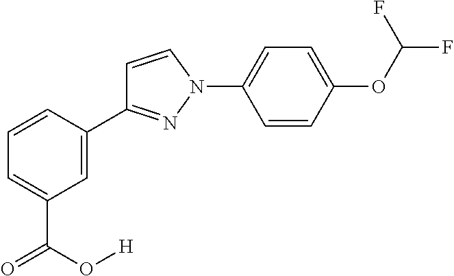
C1=CC(C2=NN(C3=CC=C(OC(F)F)C=C3)C=C2)=CC(C(O[H])=O)=C1
